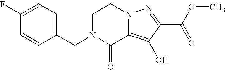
N12C(=C(O)C(C(OC)=O)=N1)C(=O)N(CC1=CC=C(F)C=C1)CC2
